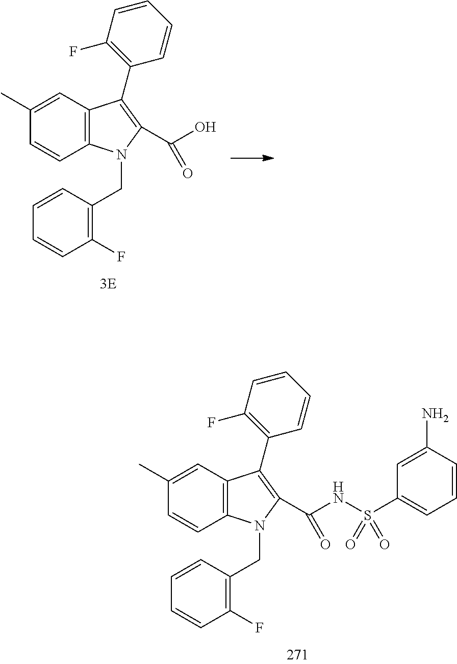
C12=C(C=C(C)C=C1)C(C1=C(F)C=CC=C1)=C(C(NS(C1=CC=CC(N)=C1)(=O)=O)=O)N2CC1=C(F)C=CC=C1.C12=C(C=C(C)C=C1)C(C1=C(F)C=CC=C1)=C(C(O)=O)N2CC1=C(F)C=CC=C1
